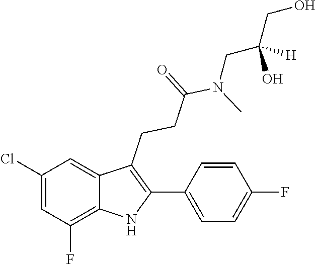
C1(C2=C(CCC(=O)N(CC(CO)([H])O)C)C3=CC(Cl)=CC(F)=C3N2)=CC=C(F)C=C1
